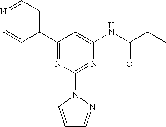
C1(C2=NC(N3C=CC=N3)=NC(NC(=O)CC)=C2)=CC=NC=C1
